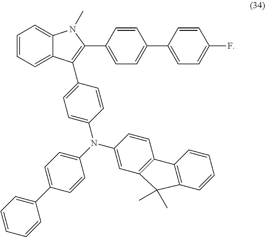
C1(C2=C(C3=CC=C(C4=CC=C(F)C=C4)C=C3)N(C)C3=CC=CC=C32)=CC=C(N(C2=CC=C(C3=CC=CC=C3)C=C2)C2=CC3=C(C=C2)C2=C(C=CC=C2)C3(C)C)C=C1
